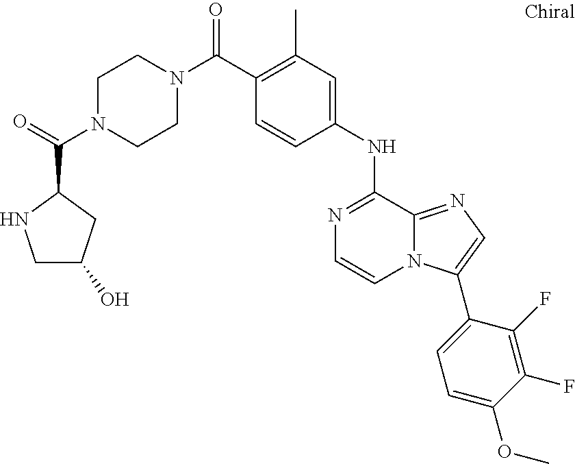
N1=C(NC2=CC(C)=C(C(N3CCN(C(=O)C4NCC(O)C4)CC3)=O)C=C2)C2=NC=C(C3=CC=C(OC)C(F)=C3F)N2C=C1
